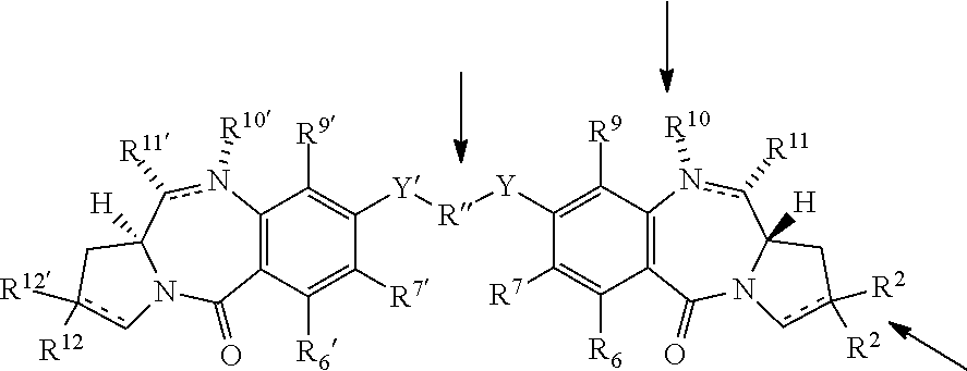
C12=C(C([R9])=C([Y][R][Y]C3=C([R9])C4=C(C([R6])=C3[R7])C(=O)N3C([H])(c([R11])n4[R10])Cc([R12])([R12])c3)C([R7])=C1[R6])n([R10])c([R11])C1([H])N(C2=O)cc([R2])([R2])C1
